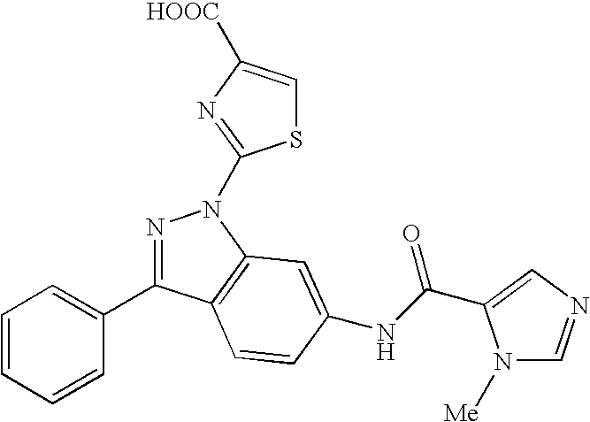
N1=C(C2=CC=CC=C2)C2=C(N1C1=NC([HOOC])=CS1)C=C(NC(=O)C1=CN=CN1[Me])C=C2
